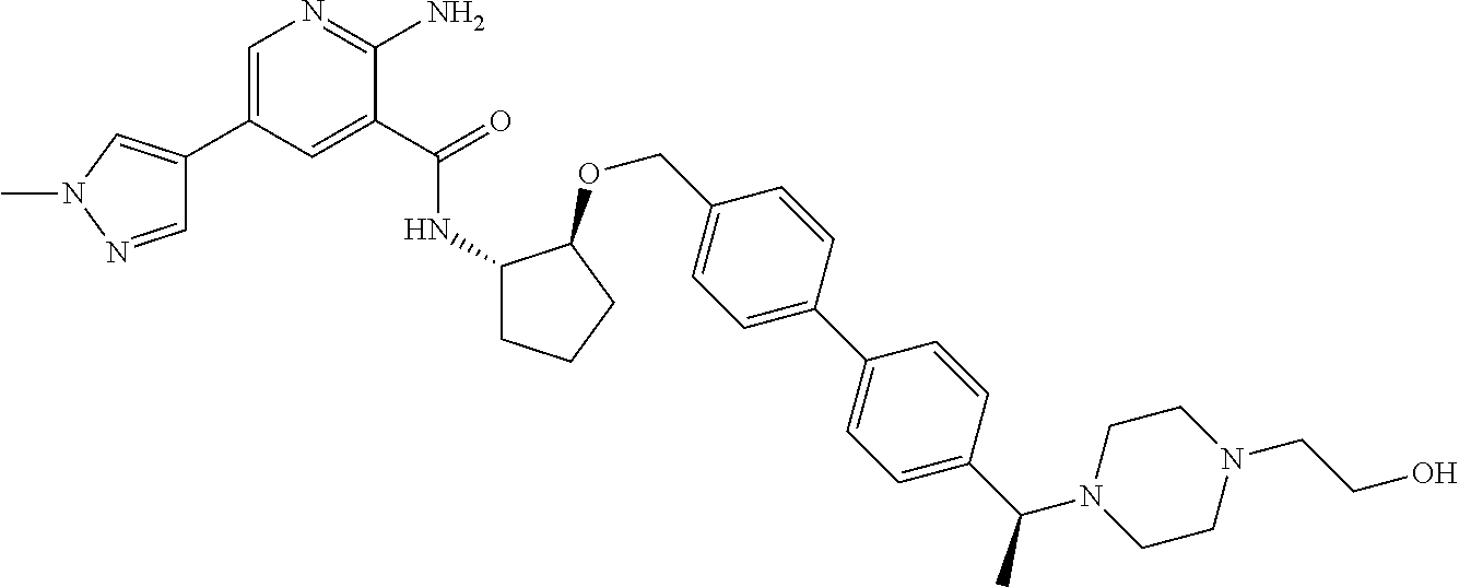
C1=NN(C)C=C1C1=CN=C(N)C(C(=O)NC2CCCC2OCC2=CC=C(C3=CC=C(C(N4CCN(CCO)CC4)C)C=C3)C=C2)=C1
